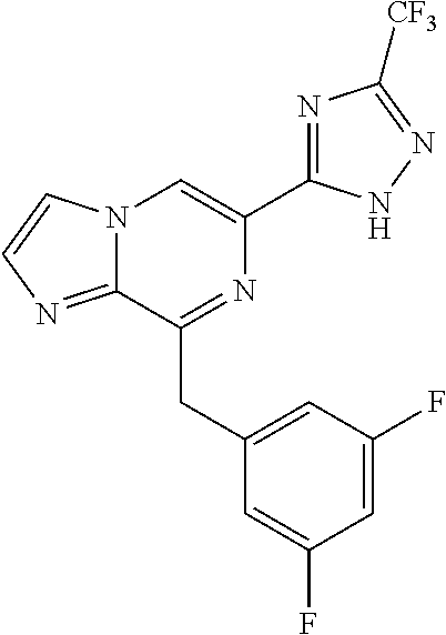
N12C(=NC=C1)C(CC1=CC(F)=CC(F)=C1)=NC(C1=NC([CF3])=NN1)=C2
